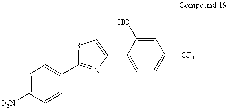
C1=C([O2N])C=CC(C2=NC(C3=CC=C([CF3])C=C3O)=CS2)=C1
